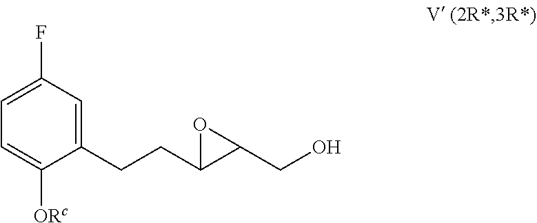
C1(CCC2C(CO)O2)=CC(F)=CC=C1[ORc]
